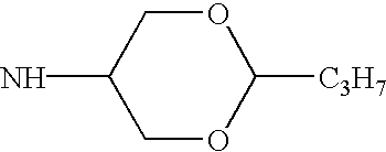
C1OC([C3H7])OCC1N
